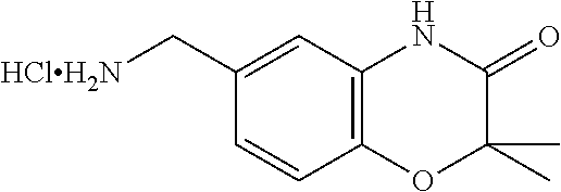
C12=C(C=C(C[HClH2N])C=C1)NC(=O)C(C)(C)O2
